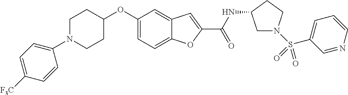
C1=C2C(=CC(OC3CCN(C4=CC=C([F3C])C=C4)CC3)=C1)C=C(C(=O)NC1CN(S(C3=CC=CN=C3)(=O)=O)CC1)O2
